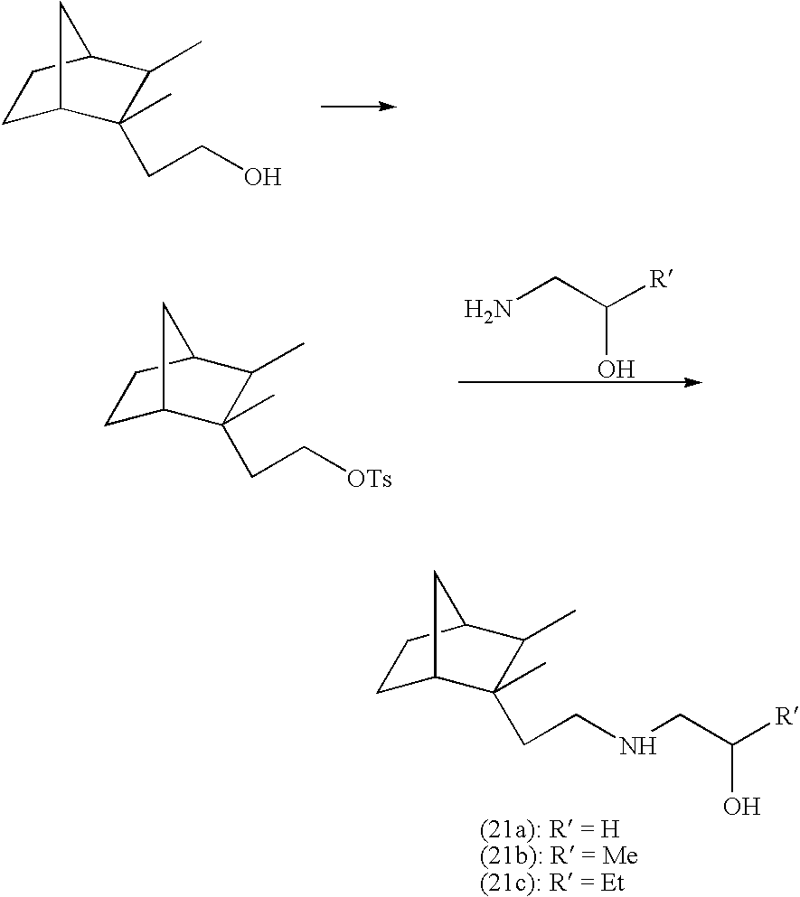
C1C2C(C)(CCNCC([R])O)C(C)C(C1)C2.C1C2C(C)(CCO)C(C)C(C1)C2.C1C2C(C)(CC[OTs])C(C)C(C1)C2.NCC([R])O
